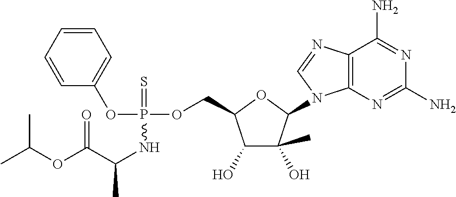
C1=CC=CC=C1OP(NC(C(OC(C)C)=O)C)(OCC1C(O)C(C)(O)C(N2C3=C(C(N)=NC(N)=N3)N=C2)O1)=S
